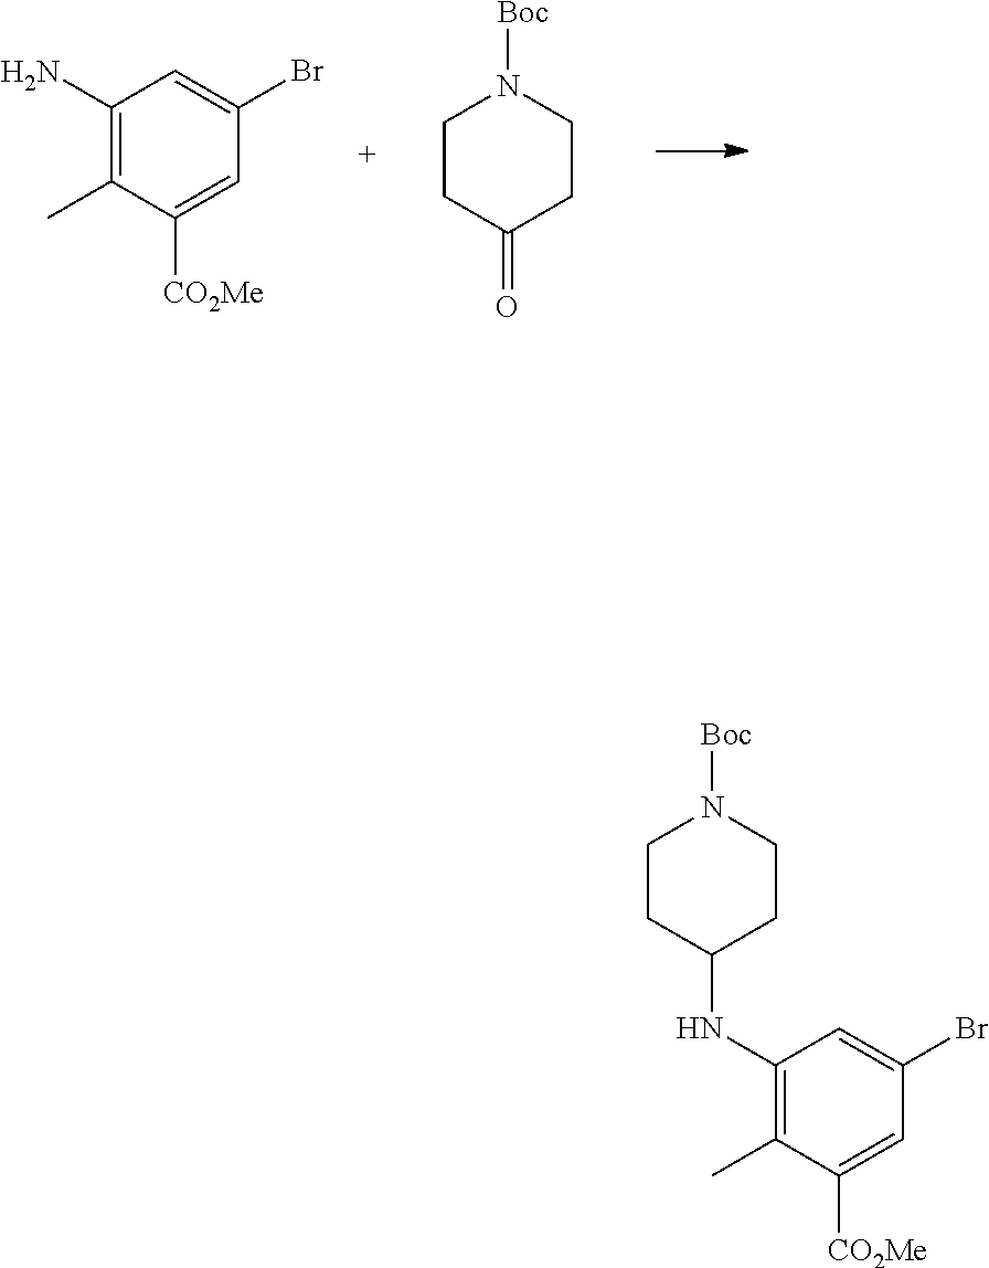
C1(N)=C(C)C([CO2Me])=CC(Br)=C1.C1CC(=O)CCN1[Boc].BrC1=CC(NC2CCN([Boc])CC2)=C(C)C([CO2Me])=C1
